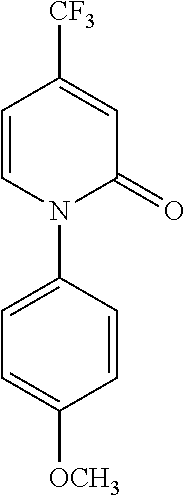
C1=CC([CF3])=CC(=O)N1C1=CC=C([OCH3])C=C1
